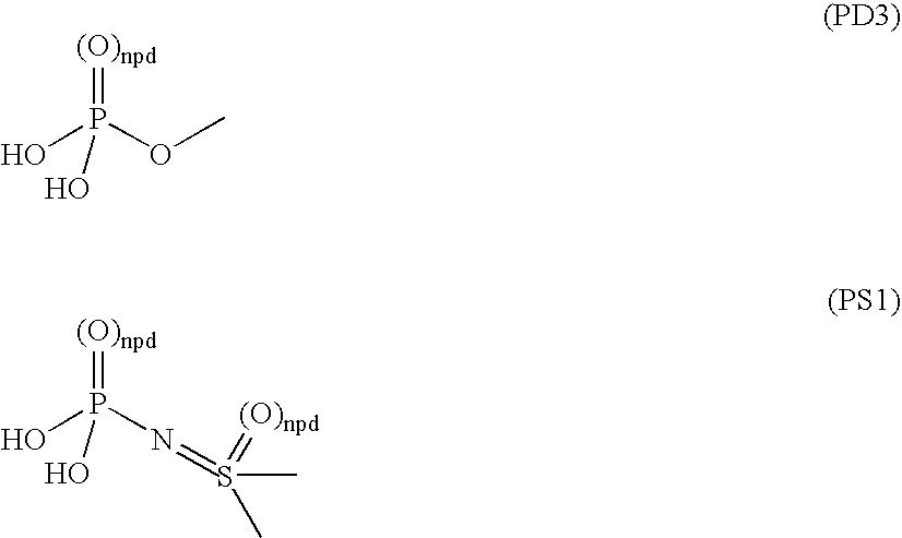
[(O)npd]=P(OC)(O)O.[(O)npd]=P(N=S(=[(O)npd])(C)C)(O)O
